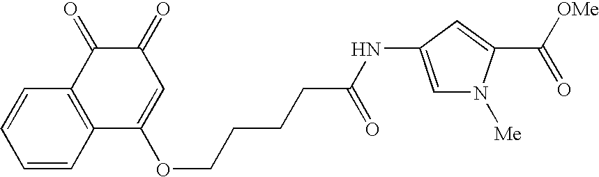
C1=CC=CC2=C1C(=O)C(=O)C=C2OCCCCC(NC1=CN([Me])C(C([OMe])=O)=C1)=O
